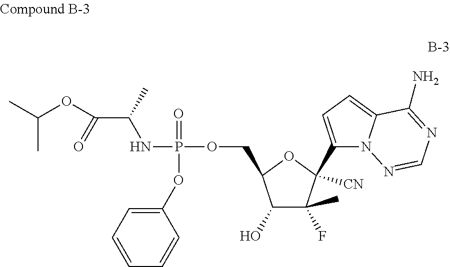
C1(O)C(C)(F)C(C2=CC=C3N2N=CN=C3N)([CN])OC1COP(NC(C(=O)OC(C)C)C)(=O)OC1=CC=CC=C1
